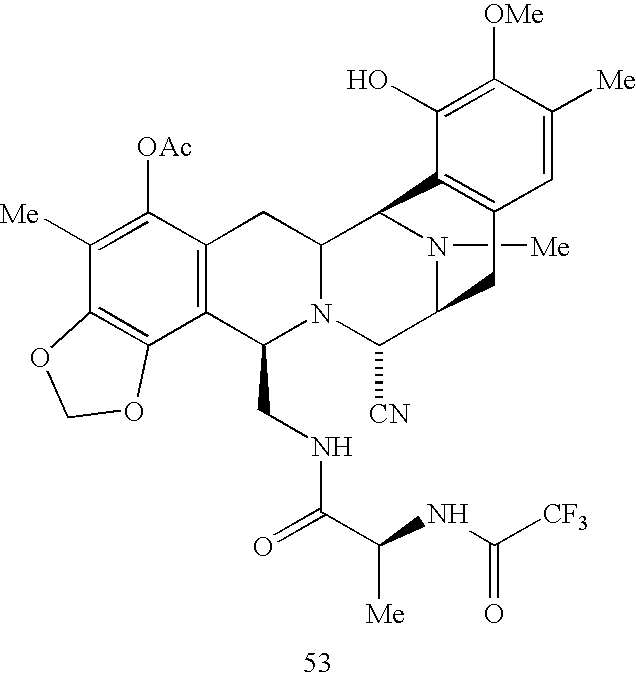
N1([Me])C2C([CN])N3C(CNC(C(NC([CF3])=O)[Me])=O)C4=C(C([OAc])=C([Me])C5=C4OCO5)CC3C1C1=C(C2)C=C([Me])C([OMe])=C1O
